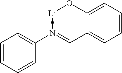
C1=CC=CC(N2->[Li]OC3=CC=CC=C3C=2)=C1
